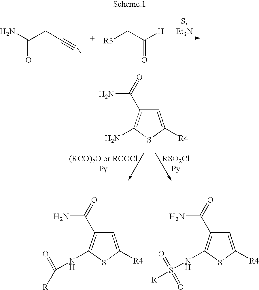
NC(CC#N)=O.[R3]CC([H])=O.C1=C([R4])SC(N)=C1C(=O)N.C1=C([R4])SC(NS([R])(=O)=O)=C1C(=O)N.C1=C([R4])SC(NC(=O)[R])=C1C(=O)N
